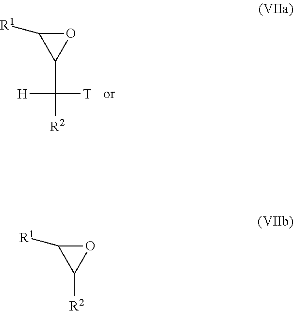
O1C([R1])C1C([H])([T])[R2].O1C([R1])C1[R2]
